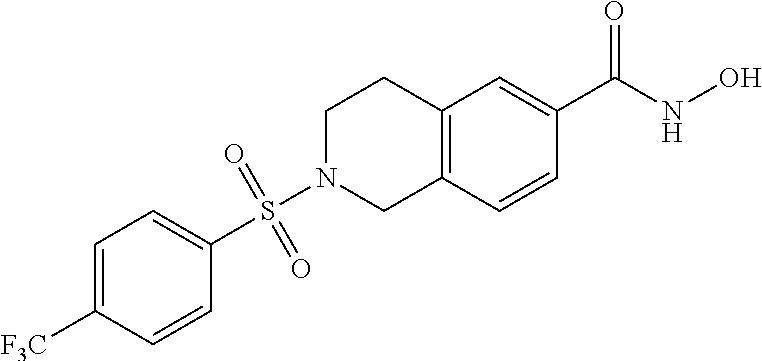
C12=C(C=CC(C(NO)=O)=C1)CN(S(C1=CC=C([F3C])C=C1)(=O)=O)CC2
